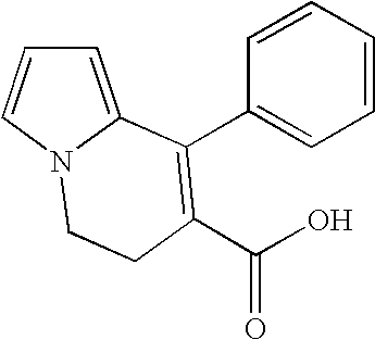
OC(=O)C1=C(C2=CC=CC=C2)C2=CC=CN2CC1
